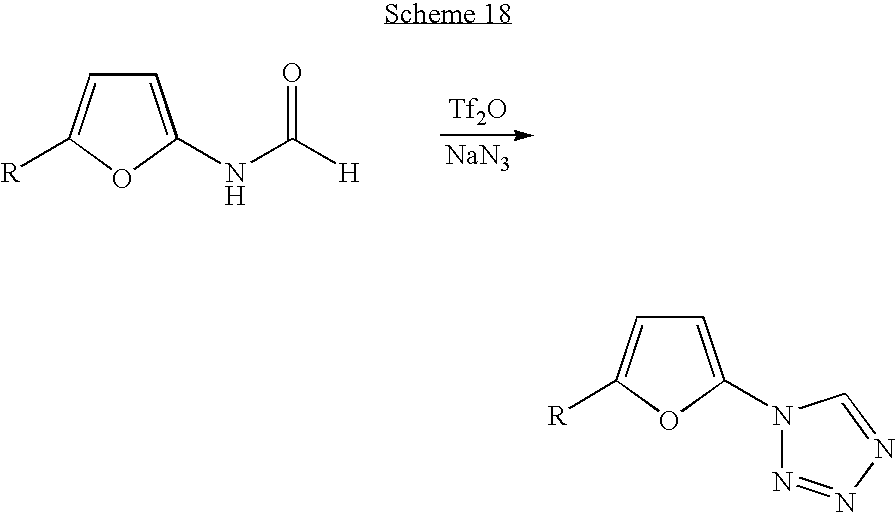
C1=C(NC([H])=O)OC([R])=C1.[Tf2O].[NaN3].C1=C(N2N=NN=C2)OC([R])=C1
